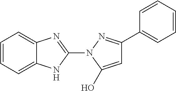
C1=CC=C2C(=C1)N=C(N1C(O)=CC(C3=CC=CC=C3)=N1)N2
